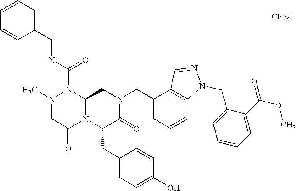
CN1CC(=O)N2C(N1C(NCC1=CC=CC=C1)=O)CN(CC1=CC=CC3=C1C=NN3CC1=CC=CC=C1C(OC)=O)C(=O)C2CC1=CC=C(O)C=C1
